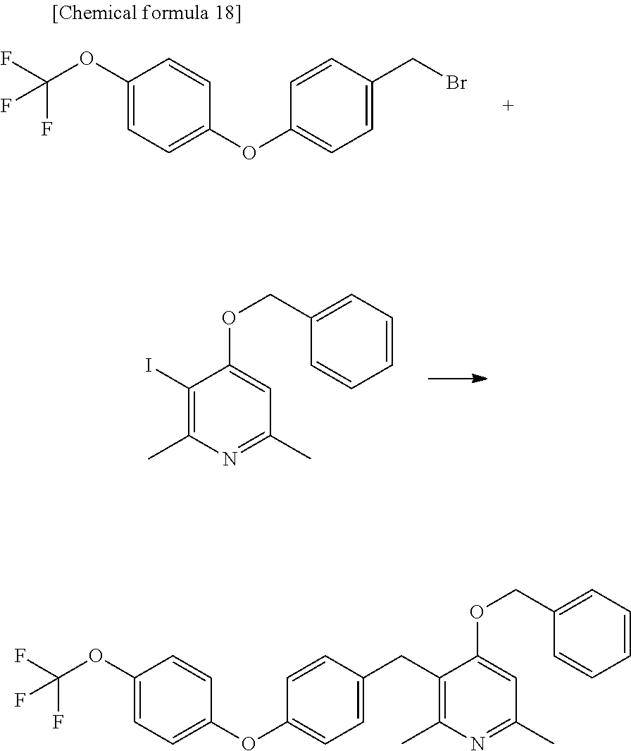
C1(I)=C(C)N=C(C)C=C1OCC1=CC=CC=C1.C1(OC(F)(F)F)=CC=C(OC2=CC=C(CBr)C=C2)C=C1.C1(OC(F)(F)F)=CC=C(OC2=CC=C(CC3=C(C)N=C(C)C=C3OCC3=CC=CC=C3)C=C2)C=C1
